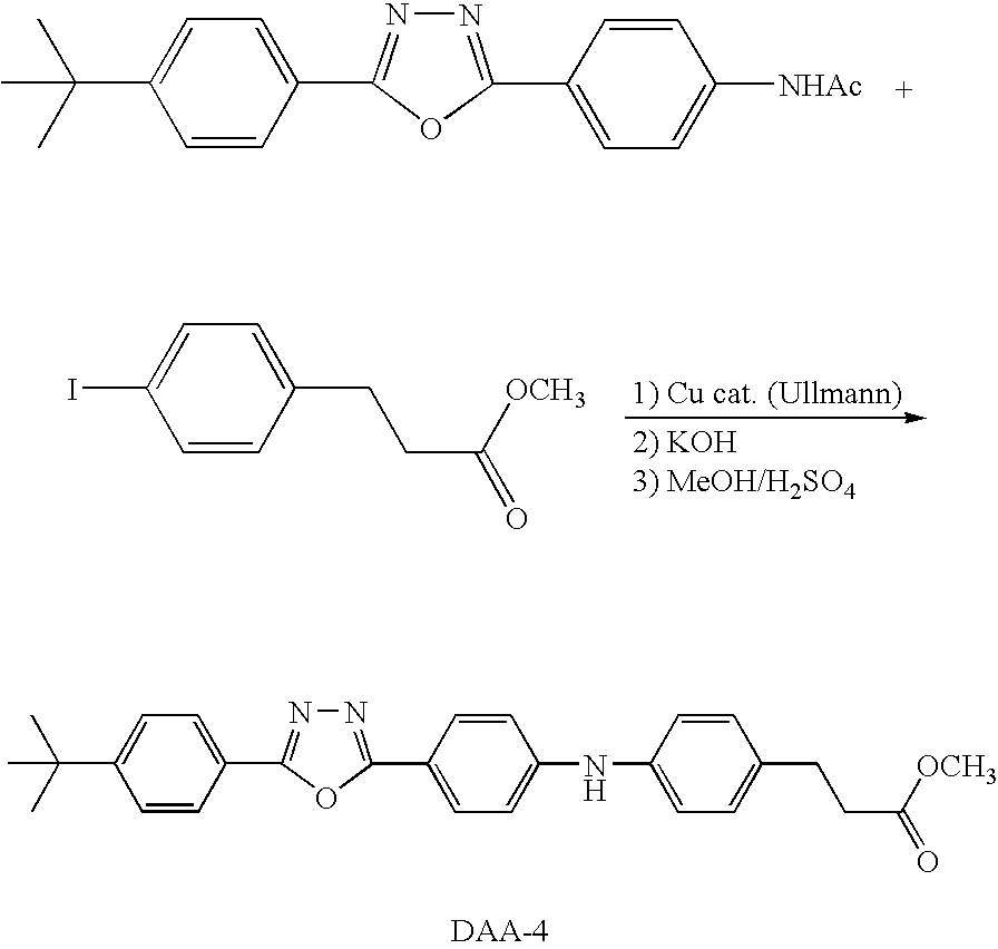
C1=CC(CCC([OCH3])=O)=CC=C1I.C1=C(C2=NN=C(C3=CC=C(C(C)(C)C)C=C3)O2)C=CC([NHAc])=C1.C1=CC(NC2=CC=C(CCC([OCH3])=O)C=C2)=CC=C1C1=NN=C(C2=CC=C(C(C)(C)C)C=C2)O1
